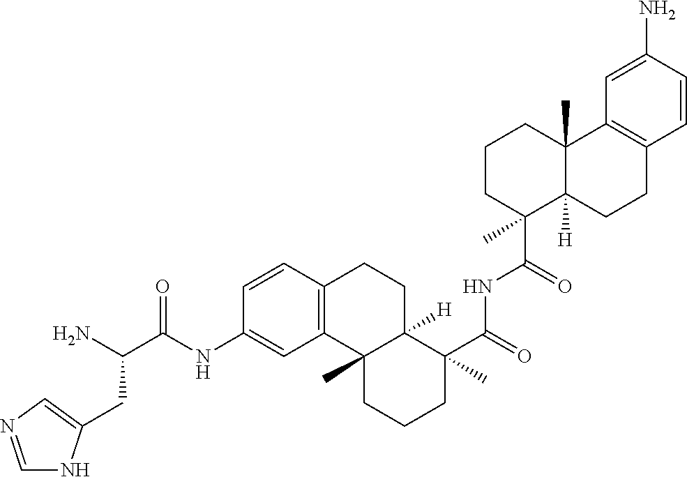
C1=CC2=C(C=C1NC(C(N)CC1=CN=CN1)=O)C1(C)C([H])(CC2)C(C(=O)NC(C2(C)C3([H])C(C)(CCC2)C2=C(CC3)C=CC(N)=C2)=O)(C)CCC1
